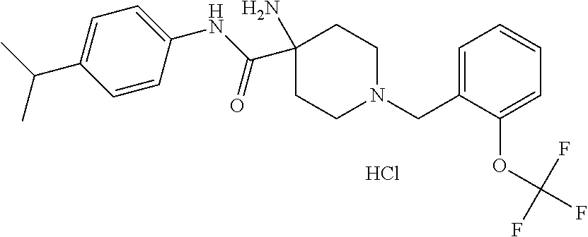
CC(C1=CC=C(NC(=O)C2(N)CCN(CC3=CC=CC=C3OC(F)(F)F)CC2)C=C1)C.Cl
